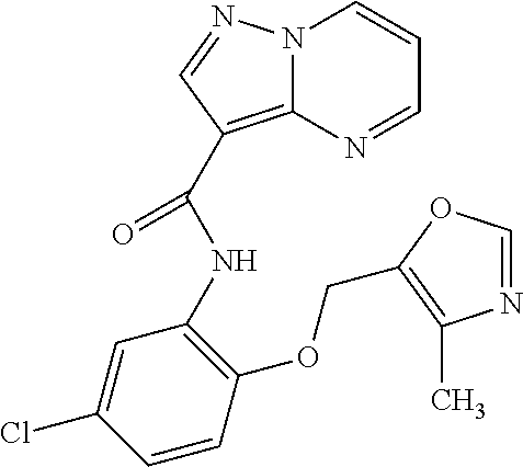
C1=CC(OCC2=C(C)N=CO2)=C(NC(C2=C3N(N=C2)C=CC=N3)=O)C=C1Cl
